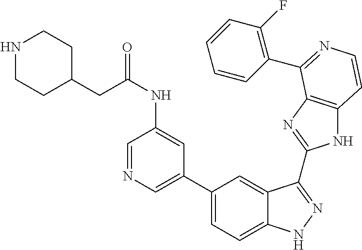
C1(C2=CN=CC(NC(=O)CC3CCNCC3)=C2)=CC=C2C(=C1)C(C1=NC3=C(N1)C=CN=C3C1=C(F)C=CC=C1)=NN2
